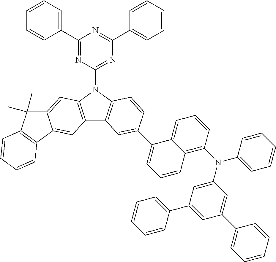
C1(C2=CC=CC=C2)=NC(N2C3=C(C4=C2C=C2C(=C4)C4=C(C2(C)C)C=CC=C4)C=C(C2=CC=CC4=C(N(C5=CC(C6=CC=CC=C6)=CC(C6=CC=CC=C6)=C5)C5=CC=CC=C5)C=CC=C42)C=C3)=NC(C2=CC=CC=C2)=N1
